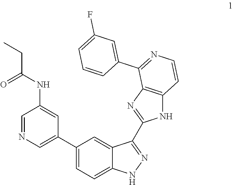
C1=NC=C(C2=CC=C3C(=C2)C(C2=NC4=C(N2)C=CN=C4C2=CC(F)=CC=C2)=NN3)C=C1NC(CC)=O
